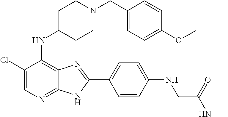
C1(Cl)=CN=C2C(=C1NC1CCN(CC3=CC=C(OC)C=C3)CC1)N=C(C1=CC=C(NCC(NC)=O)C=C1)N2
